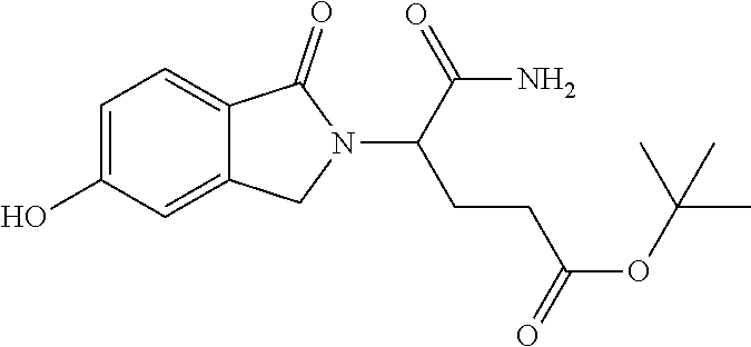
C1=C(O)C=C2C(=C1)C(=O)N(C(C(=O)N)CCC(OC(C)(C)C)=O)C2
